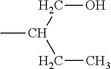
C(CO)(CC)C
